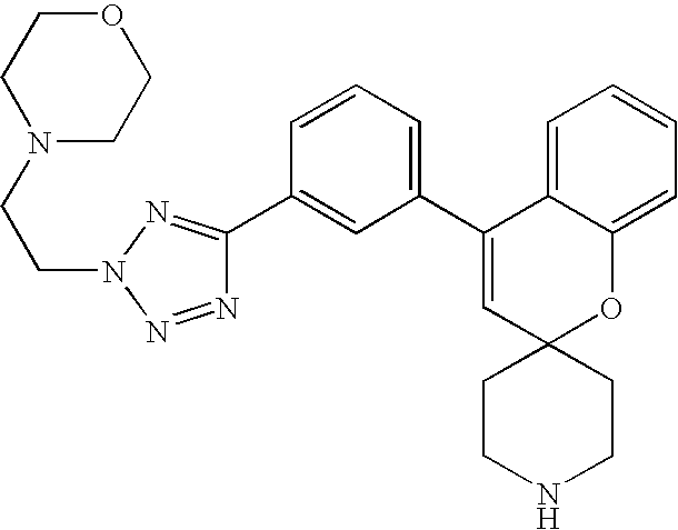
C1=CC=C(C2=CC3(OC4=CC=CC=C24)CCNCC3)C=C1C1=NN(CCN2CCOCC2)N=N1
